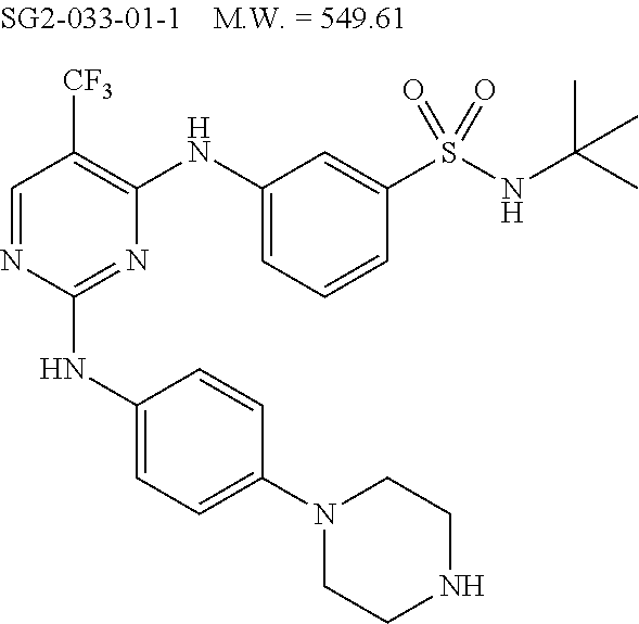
C1=NC(NC2=CC=C(N3CCNCC3)C=C2)=NC(NC2=CC=CC(S(NC(C)(C)C)(=O)=O)=C2)=C1[CF3]
